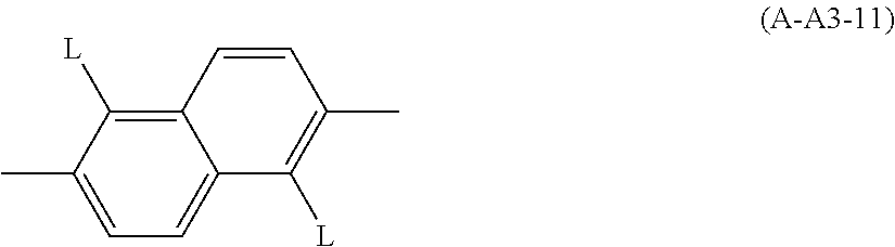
C12=CC=C(C)C([L])=C1C=CC(C)=C2[L]
